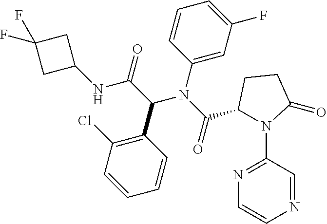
C1(Cl)=C(C(C(NC2CC(F)(F)C2)=O)N(C(C2N(C3=NC=CN=C3)C(=O)CC2)=O)C2=CC(F)=CC=C2)C=CC=C1
